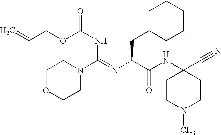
C1OCCN(C(=NC(C(NC2(C#N)CCN(C)CC2)=O)CC2CCCCC2)NC(=O)OCC=C)C1
